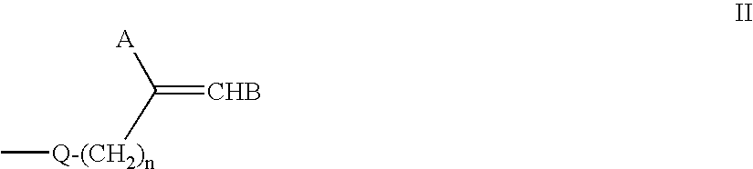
C(=[CHB])([Q-(CH2)n]C)[A]
